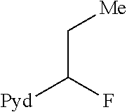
C(C(F)[Pyd])[Me]
